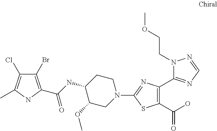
C1CC(NC(=O)C2=C(Br)C(Cl)=C(C)N2)C(OC)CN1C1=NC(C2=NC=NN2CCOC)=C(C(O)=O)S1
